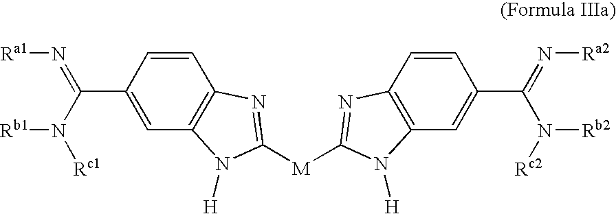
C1(C(=N[Ra1])N([Rb1])[Rc1])=CC2=C(C=C1)N=C([M]C1=NC3=C(C=C(C(N([Rb2])[Rc2])=N[Ra2])C=C3)N1[H])N2[H]
